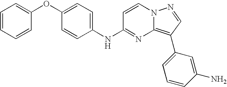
C1(OC2=CC=CC=C2)=CC=C(NC2=NC3=C(C4=CC=CC(N)=C4)C=NN3C=C2)C=C1
